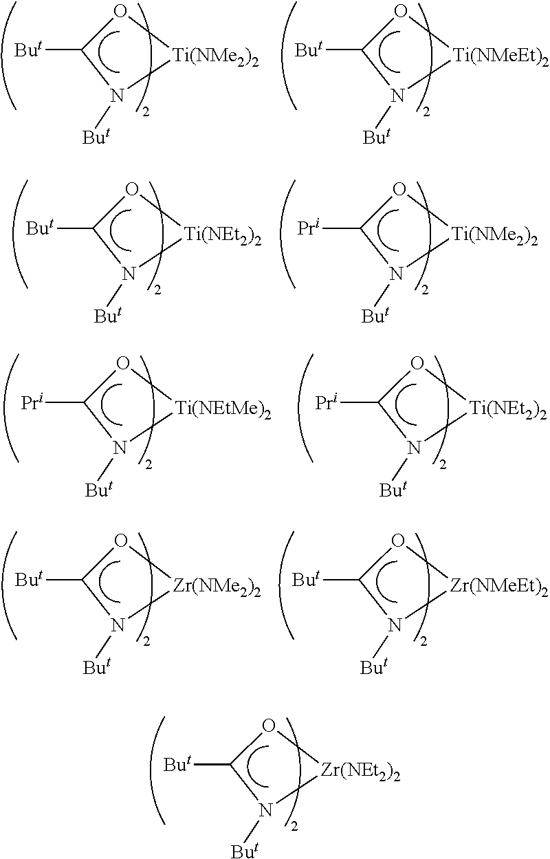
[But]C1O[Zr(NEt2)2]N1[But].[But]C1O[Ti(NMe2)2]N1[But].[But]C1O[Ti(NMeEt)2]N1[But].[But]C1O[Ti(NEt2)2]N1[But].[Pri]C1O[Ti(NMe2)2]N1[But].[Pri]C1O[Ti(NEtMe)2]N1[But].[Pri]C1O[Ti(NEt2)2]N1[But].[But]C1O[Zr(NMe2)2]N1[But].[But]C1O[Zr(NMeEt)2]N1[But]
